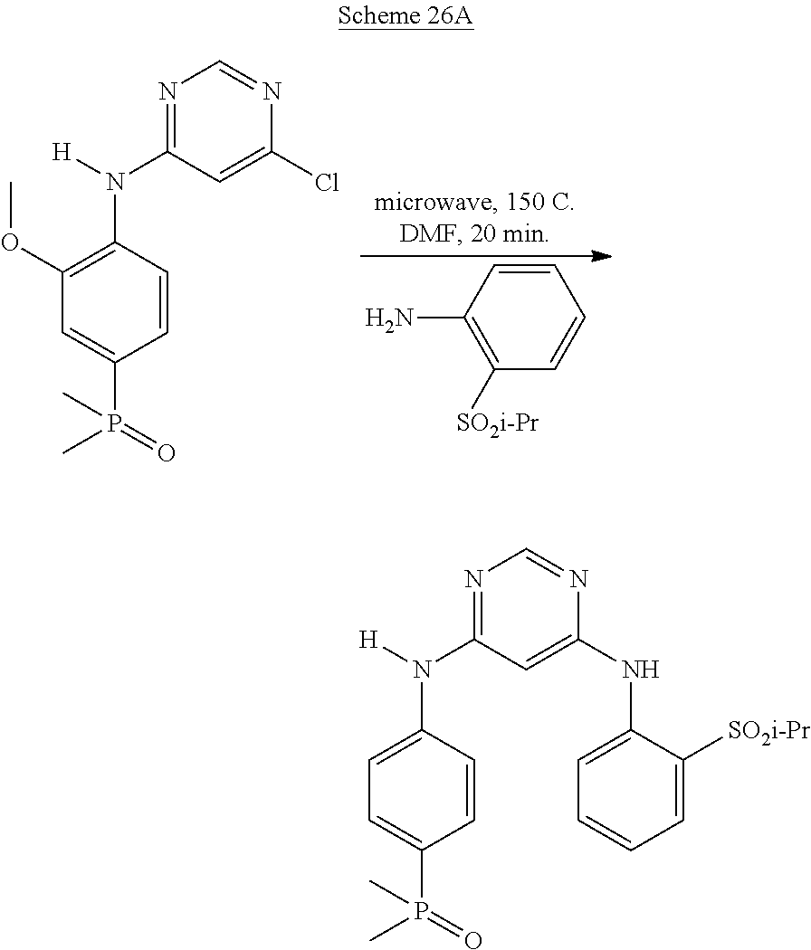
C1([SO2i-Pr])=C(N)C=CC=C1.C1(OC)=C(N([H])C2=NC=NC(Cl)=C2)C=CC(P(=O)(C)C)=C1.C1=C(N([H])C2=NC=NC(NC3=CC=CC=C3[SO2i-Pr])=C2)C=CC(P(=O)(C)C)=C1
